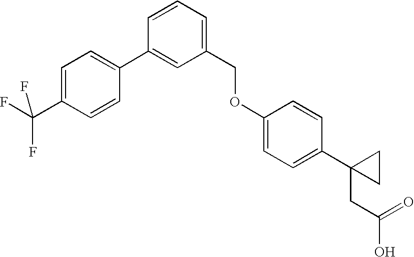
C1=CC=C(COC2=CC=C(C3(CC(=O)O)CC3)C=C2)C=C1C1=CC=C(C(F)(F)F)C=C1
